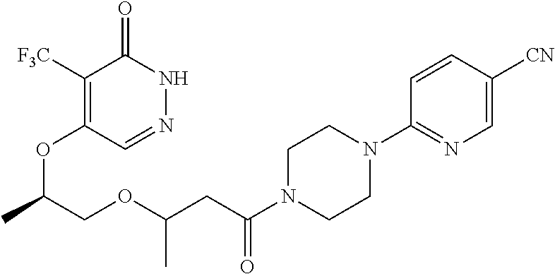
C1([F3C])=C(OC(C)COC(CC(N2CCN(C3=NC=C([CN])C=C3)CC2)=O)C)C=NNC1=O
